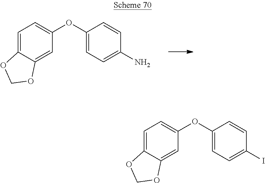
C1=C2C(=CC(OC3=CC=C(N)C=C3)=C1)OCO2.C1=C2C(=CC(OC3=CC=C(I)C=C3)=C1)OCO2
